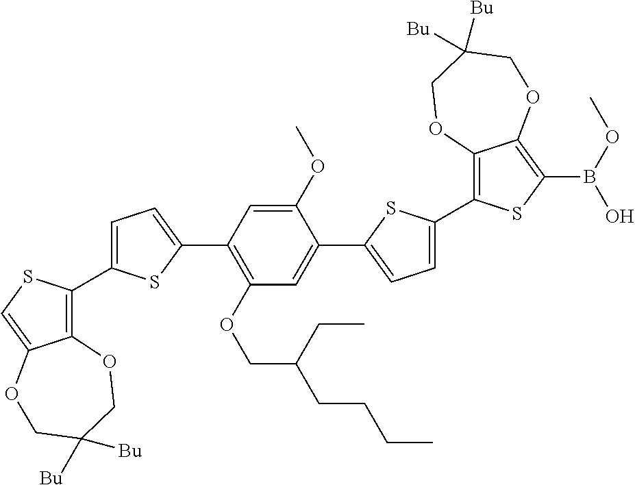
C12=C(C3=CC=C(C4=C(OCC(CC)CCCC)C=C(C5=CC=C(C6=C7C(=C(B(O)OC)S6)OCC([Bu])([Bu])CO7)S5)C(OC)=C4)S3)SC=C1OCC([Bu])([Bu])CO2
